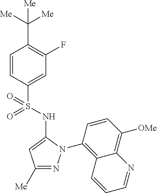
C1(C([Me])([Me])[Me])=C(F)C=C(S(=O)(=O)NC2=CC([Me])=NN2C2=C3C(=C([OMe])C=C2)N=CC=C3)C=C1
